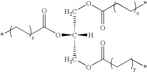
*CCC(OC([H])(COC(CC*)=O)COC(CC*)=O)=O
